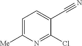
C1=C([Me])N=C(Cl)C(C#N)=C1
